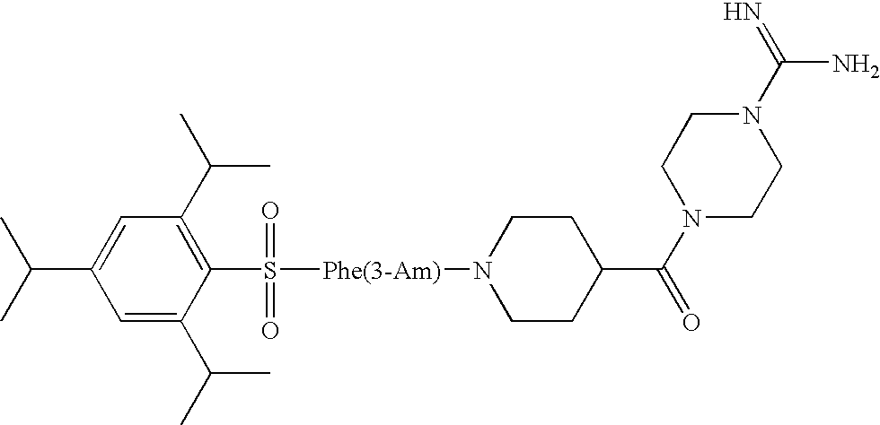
C1(C(C)C)=CC(C(C)C)=C(S([Phe(3-Am)]N2CCC(C(N3CCN(C(=N)N)CC3)=O)CC2)(=O)=O)C(C(C)C)=C1
